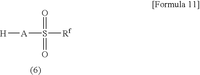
[H][A]S(=O)(=O)[Rf]
